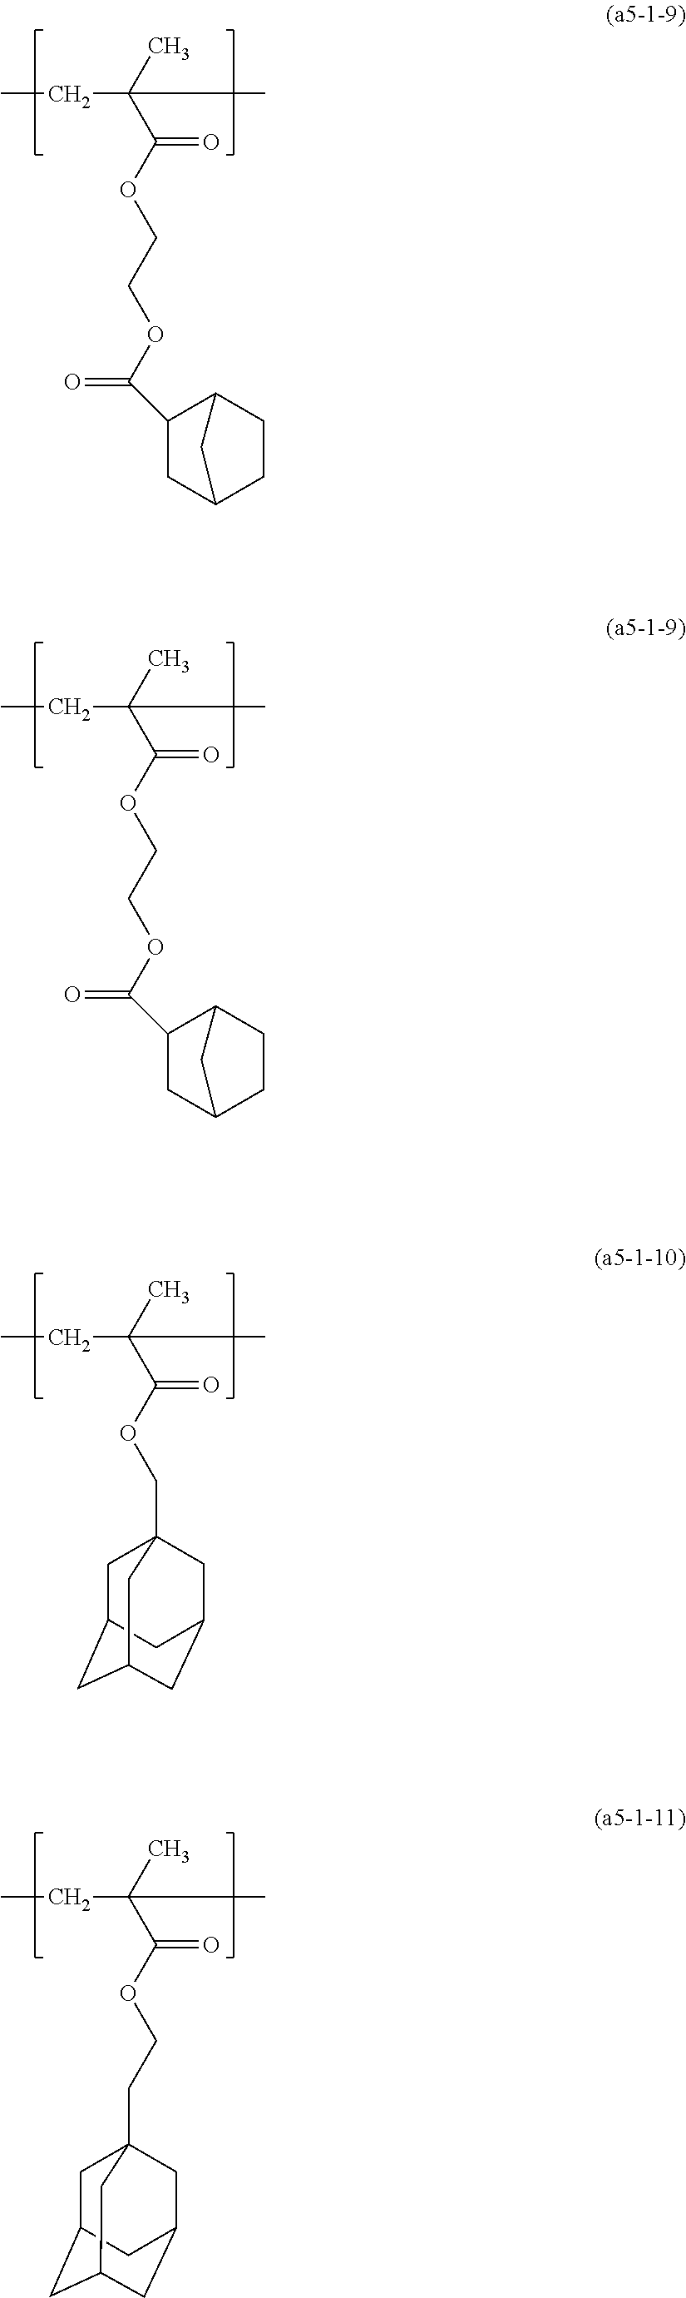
CCC(C)(C(OCCOC(=O)C1CC2CCC1C2)=O)C.CCC(C)(C(OCCOC(=O)C1CC2CCC1C2)=O)C.CCC(C)(C(OCC12CC3CC(CC(C1)C3)C2)=O)C.CCC(C)(C(OCCC12CC3CC(CC(C1)C3)C2)=O)C
